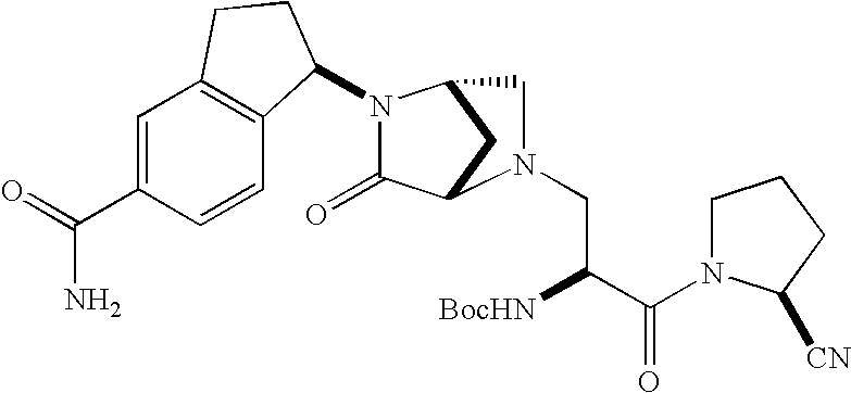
C1=C(C(=O)N)C=CC2=C1CCC2N1C(=O)C2CC1CN2CC([BocHN])C(=O)N1CCCC1[CN]
